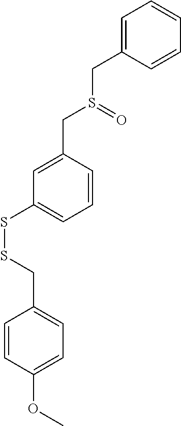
C1=C(CS(CC2=CC(SSCC3=CC=C(OC)C=C3)=CC=C2)=O)C=CC=C1
